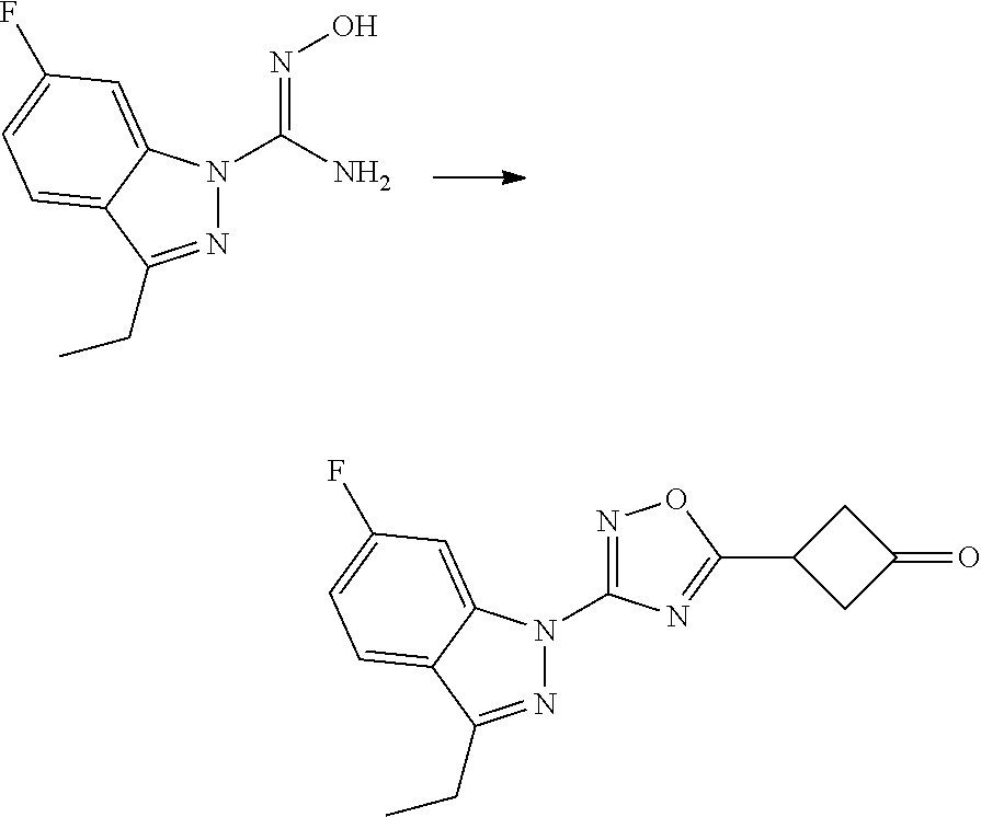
N1=C(CC)C2=CC=C(F)C=C2N1C(=NO)N.N1=C(CC)C2=CC=C(F)C=C2N1C1=NOC(C2CC(=O)C2)=N1
